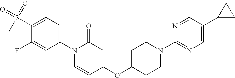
C1(S(=O)(=O)C)=CC=C(N2C=CC(OC3CCN(C4=NC=C(C5CC5)C=N4)CC3)=CC2=O)C=C1F
